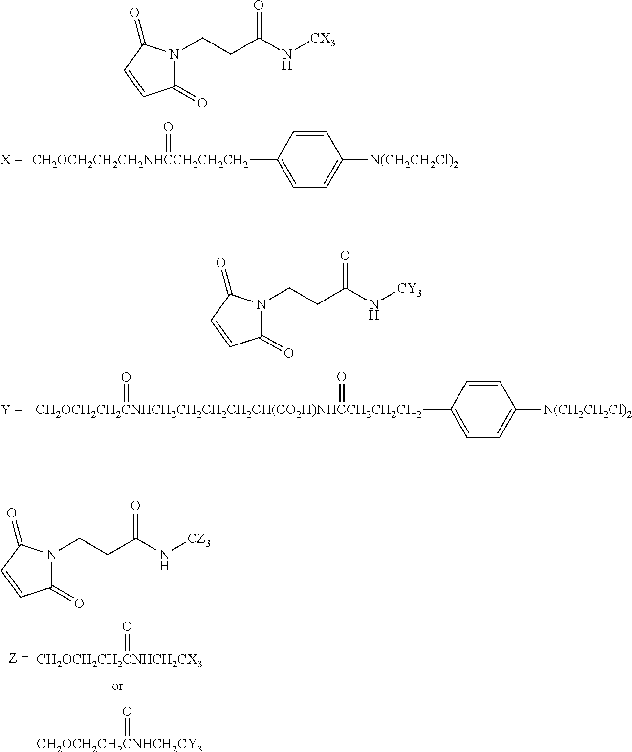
[CH2OCH2CH2CNHCH2CX3]=O.[CH2OCH2CH2CNHCH2CY3]=O.C1(=O)N(CCC(N[CZ3])=O)C(=O)C=C1.C1=CC([CH2OCH2CH2CH2NHCCH2CH2CH2]=O)=CC=C1[N(CH2CH2Cl)2].C1(=O)N(CCC(N[CX3])=O)C(=O)C=C1.C1=CC([CH2OCH2CH2CNHCH2CH2CH2CH2CH(CO2H)NHCCH2CH2CH2](=O)=O)=CC=C1[N(CH2CH2Cl)2].C1(=O)N(CCC(N[CY3])=O)C(=O)C=C1
